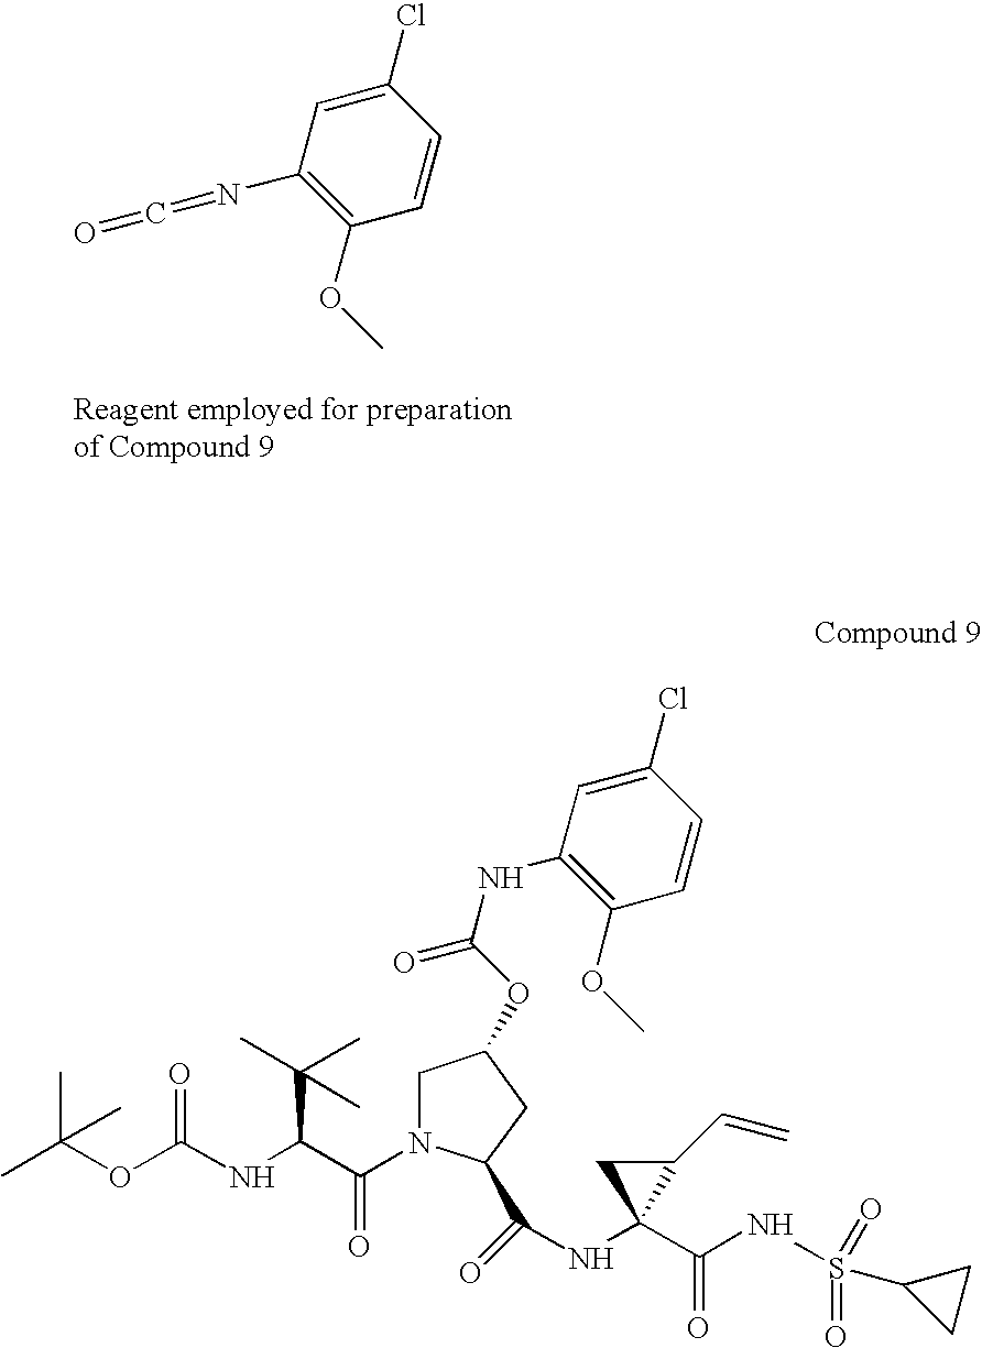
N(C1=C(OC)C=CC(Cl)=C1)=C=O.CC(OC(NC(C(N1CC(OC(=O)NC2=C(OC)C=CC(Cl)=C2)CC1C(=O)NC1(C(NS(=O)(=O)C2CC2)=O)C(C=C)C1)=O)C(C)(C)C)=O)(C)C
